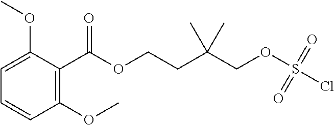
C1(OC)=C(C(OCCC(COS(Cl)(=O)=O)(C)C)=O)C(OC)=CC=C1
